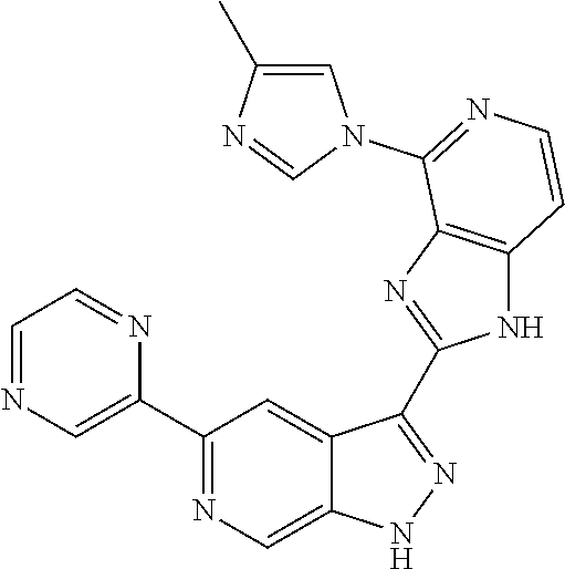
C1(C2=NC=C3C(=C2)C(C2=NC4=C(N2)C=CN=C4N2C=C(C)N=C2)=NN3)=CN=CC=N1
